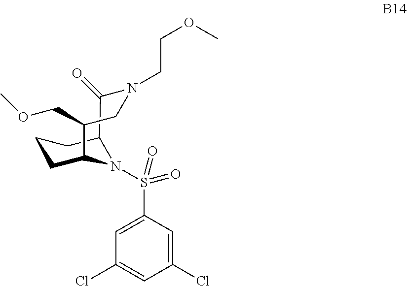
C1=C(S(=O)(=O)N2C3CCCC2C(=O)N(CCOC)CC3COC)C=C(Cl)C=C1Cl
